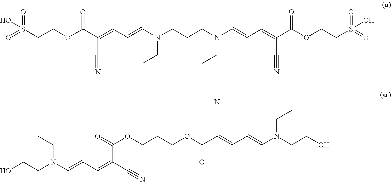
O=S(CCOC(C(=CC=CN(CCCN(C=CC=C(C(OCCS(=O)(=O)O)=O)C#N)CC)CC)C#N)=O)(=O)O.OCCN(C=CC=C(C#N)C(OCCCOC(C(=CC=CN(CCO)CC)C#N)=O)=O)CC
